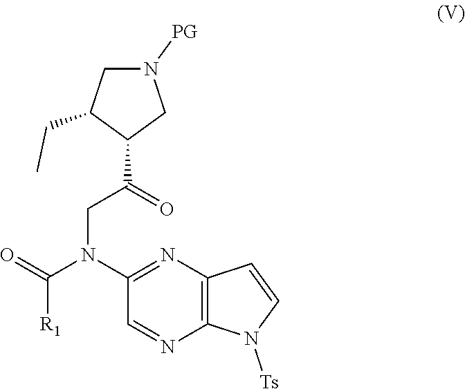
N1([PG])CC(CC)C(C(CN(C2=NC3=C(N=C2)N([Ts])C=C3)C([R1])=O)=O)C1
